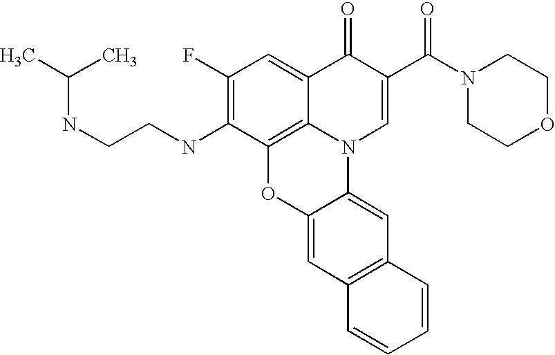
C12=C3C(=CC(F)=C1NCCNC(C)C)C(=O)C(C(N1CCOCC1)=O)=CN3C1=CC3=C(C=C1O2)C=CC=C3
